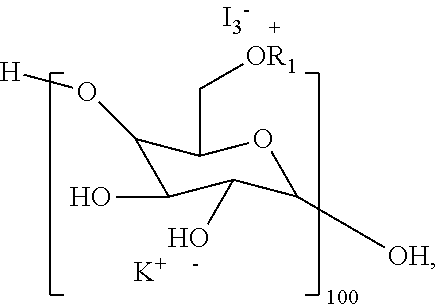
C1(O[H])C(O)C(O)C([OH])OC1C[OR1].[K].[I3-]
